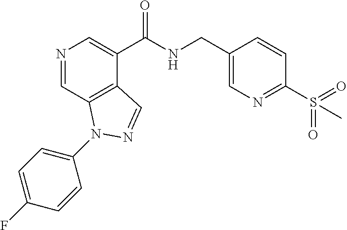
N1=CC2=C(C(C(NCC3=CN=C(S(C)(=O)=O)C=C3)=O)=C1)C=NN2C1=CC=C(F)C=C1
